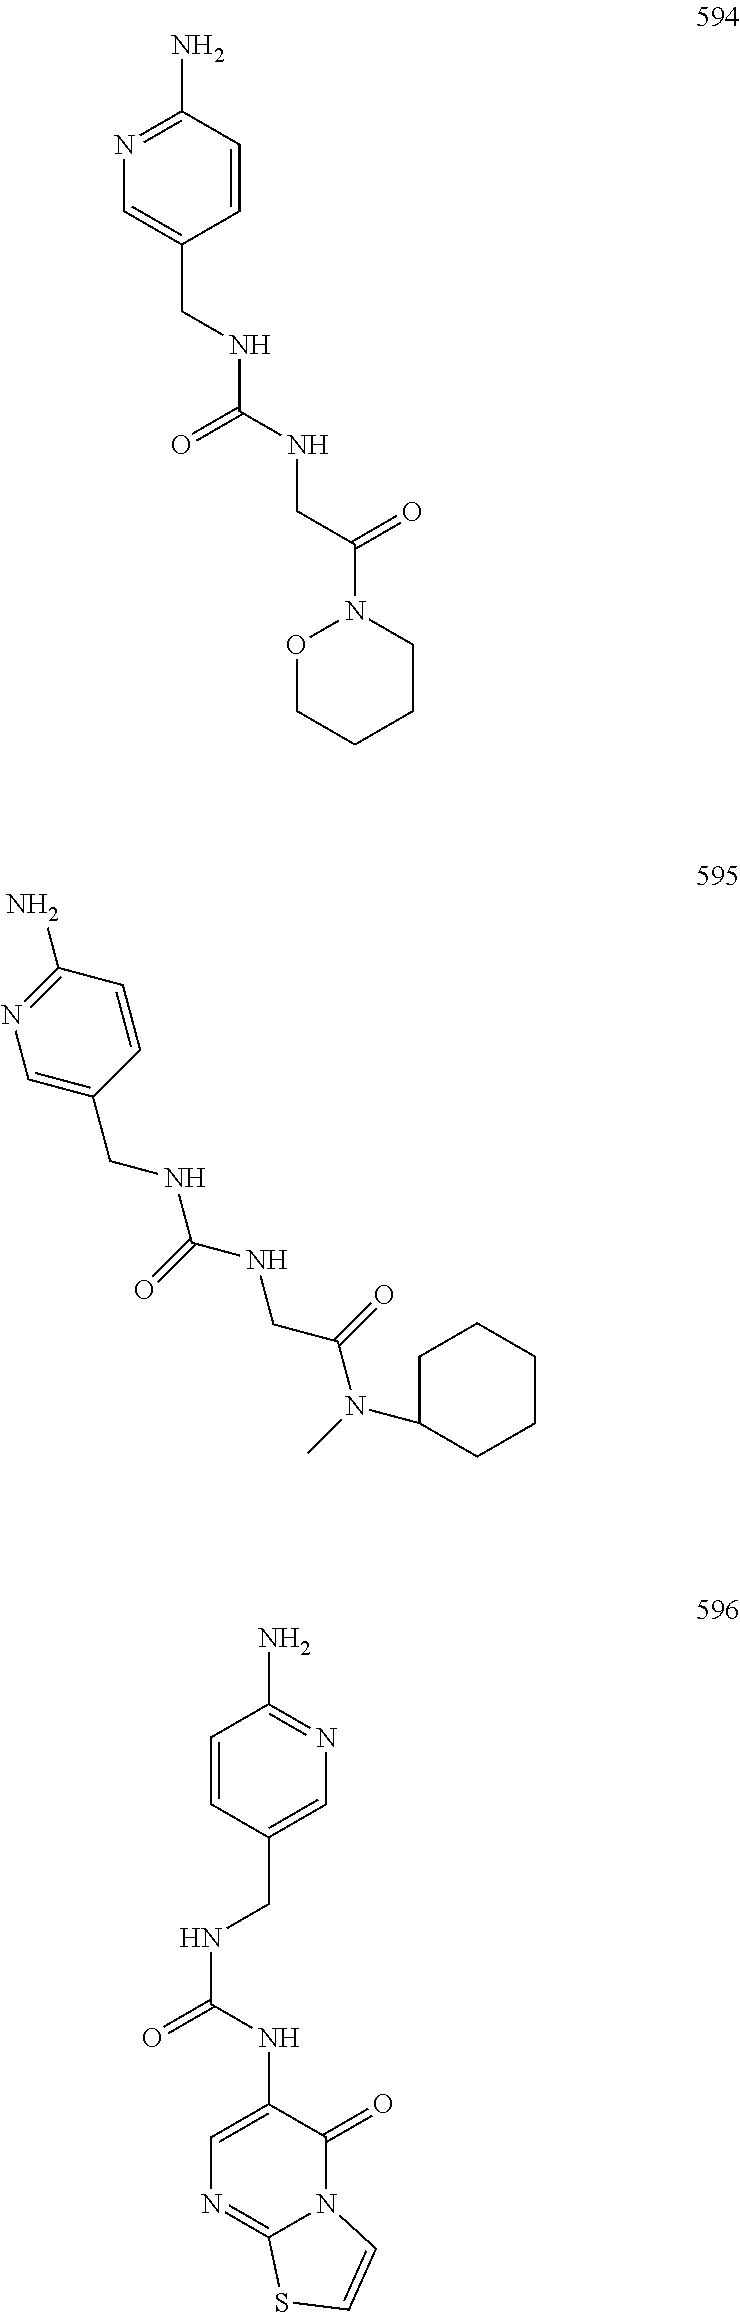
C1=C(CNC(NCC(N2OCCCC2)=O)=O)C=CC(N)=N1.C1CCCCC1N(C(CNC(NCC1=CN=C(N)C=C1)=O)=O)C.C1=CC(CNC(NC2=CN=C3N(C2=O)C=CS3)=O)=CN=C1N
